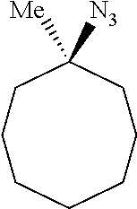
C1C([N3])([Me])CCCCCC1
